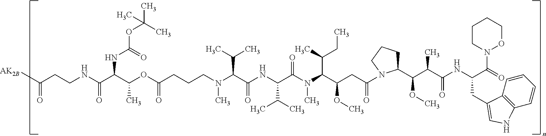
C(OC(CCCN(C(C(=O)NC(C(N(C(C(CC(=O)N1CCCC1C(C(C(NC(C(=O)N1OCCCC1)CC1=CNC2=C1C=CC=C2)=O)C)OC)OC)C(C)CC)C)=O)C(C)C)C(C)C)C)=O)(C(C(NCCC(=O)[AK2B])=O)NC(OC(C)(C)C)=O)C
